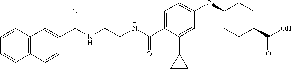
C1(C(NCCNC(C2=CC=C(OC3CCC(C(O)=O)CC3)C=C2C2CC2)=O)=O)=CC2=C(C=C1)C=CC=C2
